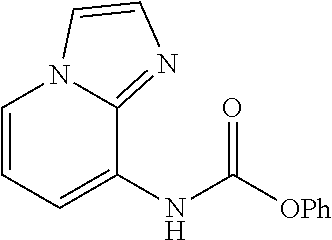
C1=CC=C(NC(=O)[OPh])C2=NC=CN12
